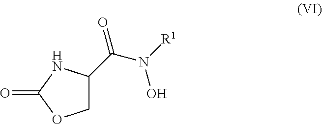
C(N([R1])O)(=O)C1COC(=O)N1
